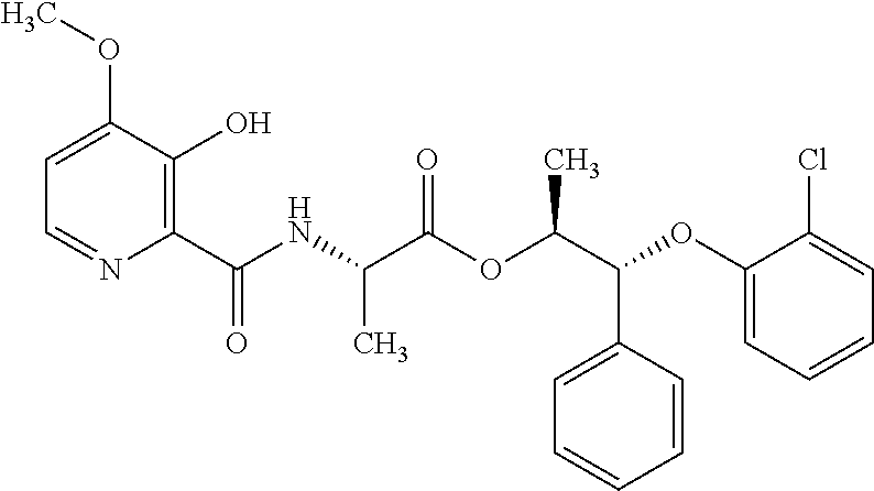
N(C(C(OC(C(OC1=CC=CC=C1Cl)C1=CC=CC=C1)C)=O)C)C(C1=C(O)C(OC)=CC=N1)=O
